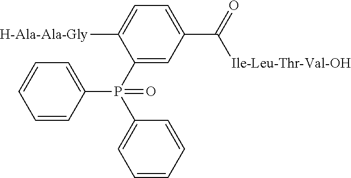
C1(P(C2=CC=CC=C2)(C2=CC=CC=C2)=O)=CC(C(=O)[Ile-Leu-Thr-Val-OH])=CC=C1[H-Ala-Ala-Gly]
